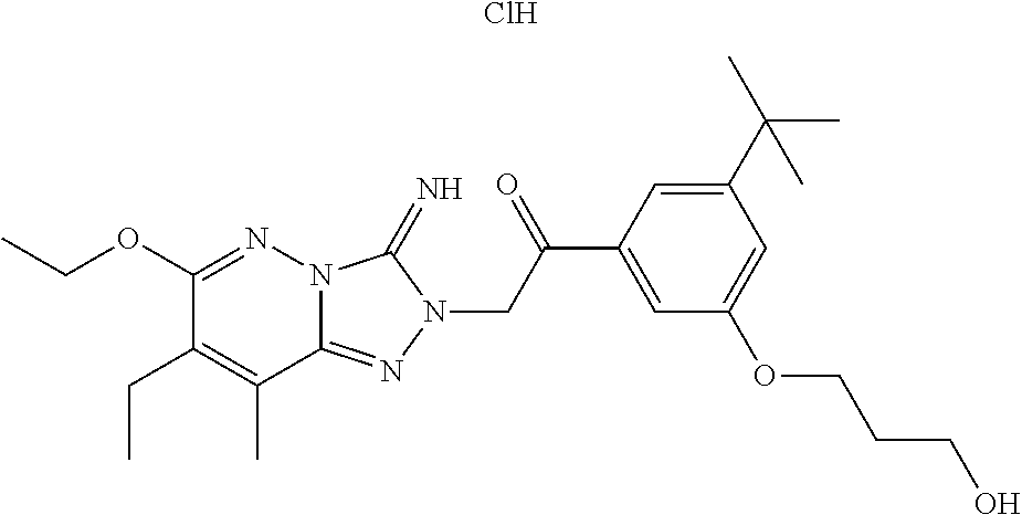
C1(OCC)=NN2C(=NN(CC(C3=CC(OCCCO)=CC(C(C)(C)C)=C3)=O)C2=N)C(C)=C1CC.Cl
